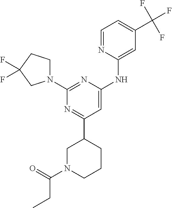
C1=NC(NC2=CC(C3CN(C(=O)CC)CCC3)=NC(N3CCC(F)(F)C3)=N2)=CC(C(F)(F)F)=C1
